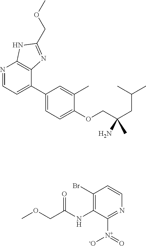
C1(Br)=C(NC(=O)COC)C([N+]([-O])=O)=NC=C1.C1(C2=CC=NC3=C2N=C(COC)N3)=CC=C(OCC(CC(C)C)(C)N)C(C)=C1
